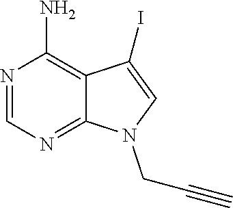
N1=CN=C2C(=C1N)C(I)=CN2CC#C
